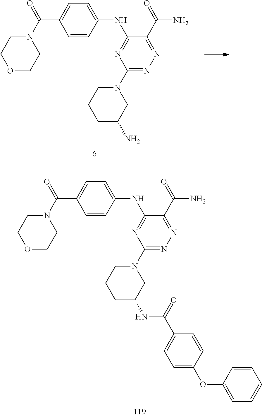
C1=CC(NC2=NC(N3CCCC(N)C3)=NN=C2C(=O)N)=CC=C1C(N1CCOCC1)=O.C1=CC(NC2=NC(N3CCCC(NC(C4=CC=C(OC5=CC=CC=C5)C=C4)=O)C3)=NN=C2C(=O)N)=CC=C1C(N1CCOCC1)=O
